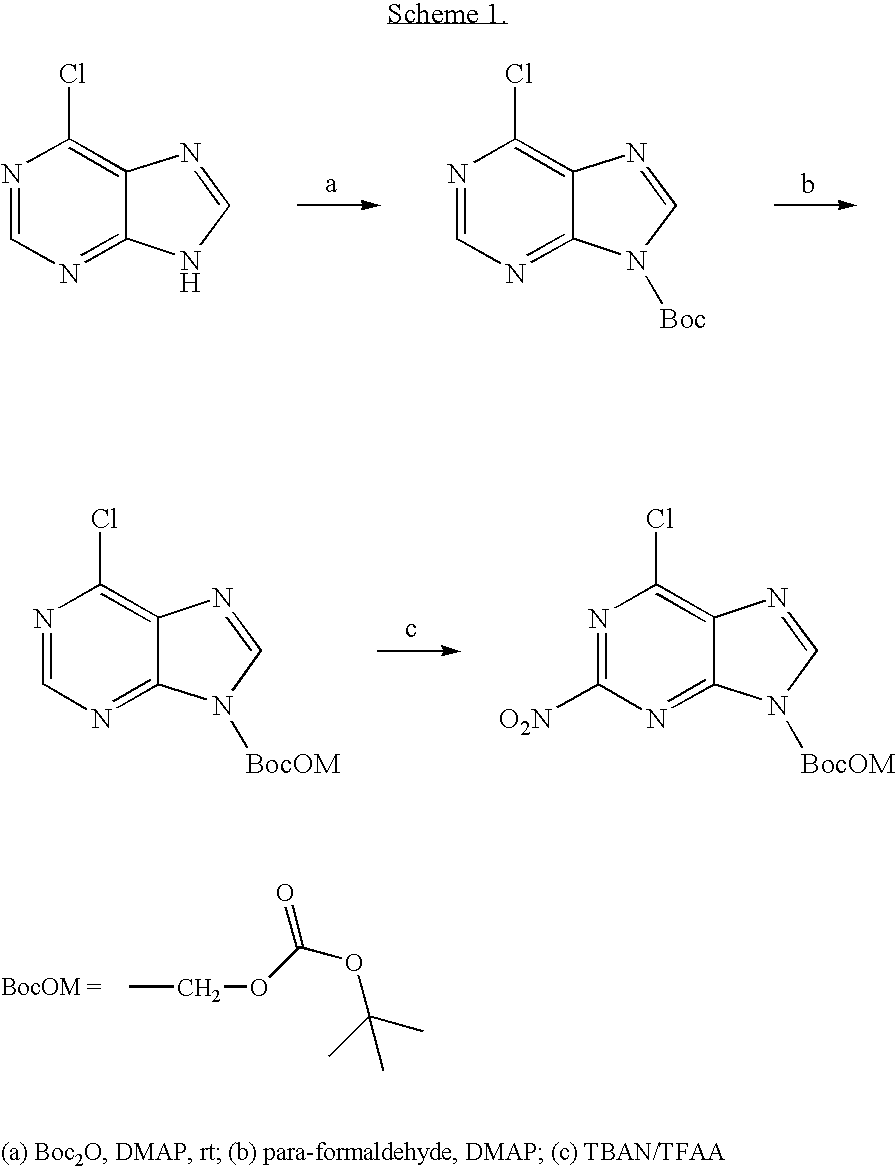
N1=CN=C2C(=C1Cl)N=CN2.N1=CN=C2C(=C1Cl)N=CN2[Boc].N1=CN=C2C(=C1Cl)N=CN2[BocOM].N1=C([O2N])N=C2C(=C1Cl)N=CN2[BocOM].CCOC(OC(C)(C)C)=O
